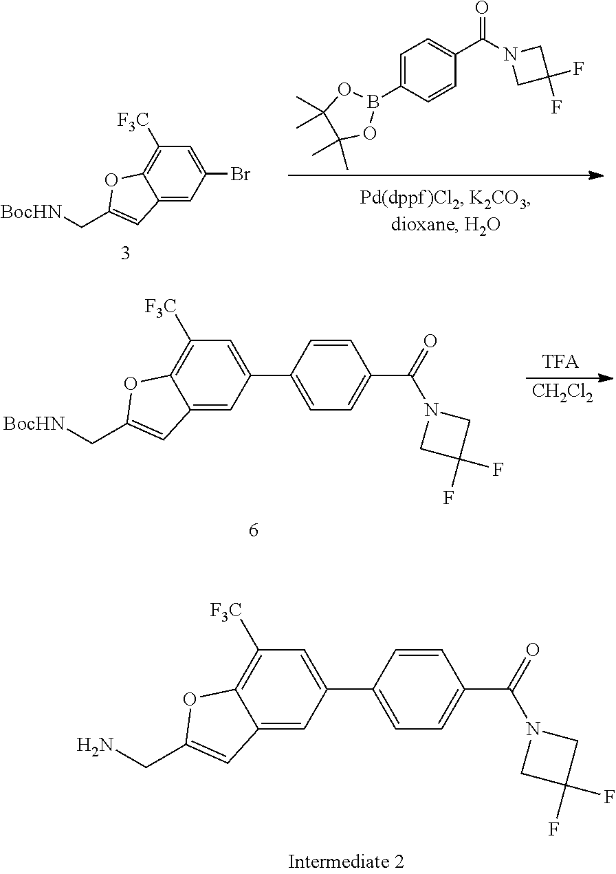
C12=CC(Br)=CC([F3C])=C1OC(C[BocHN])=C2.O=C(N1CC(F)(F)C1)C1=CC=C(B2OC(C)(C)C(C)(C)O2)C=C1.[CH2Cl2].C12=CC(C3=CC=C(C(=O)N4CC(F)(F)C4)C=C3)=CC([F3C])=C1OC(C[BocHN])=C2.C12=CC(C3=CC=C(C(=O)N4CC(F)(F)C4)C=C3)=CC([F3C])=C1OC(CN)=C2
